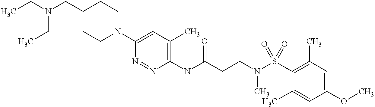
C1(NC(CCN(S(C2=C(C)C=C(OC)C=C2C)(=O)=O)C)=O)=C(C)C=C(N2CCC(CN(CC)CC)CC2)N=N1
